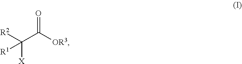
[R2]C(C([OR3])=O)([X])[R1]
